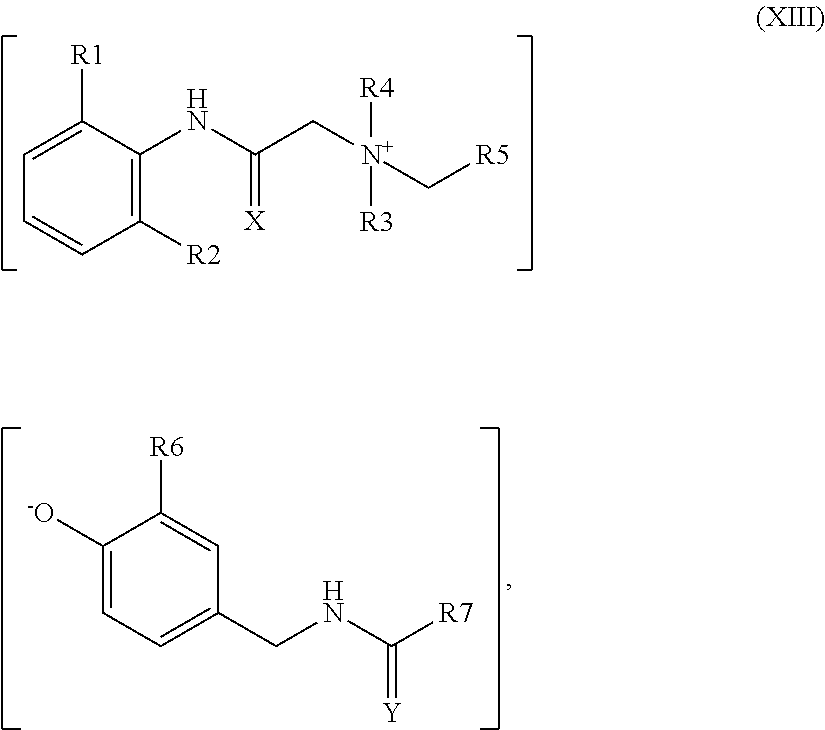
[R1]C1=CC=CC([R2])=C1NC(C[N+](C[R5])([R4])[R3])=[X].C1([-O])=CC=C(CNC([R7])=[Y])C=C1[R6]
